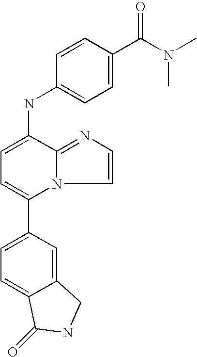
C1(C2=CC=C3C(=C2)CNC3=O)=CC=C(NC2=CC=C(C(N(C)C)=O)C=C2)C2=NC=CN12
